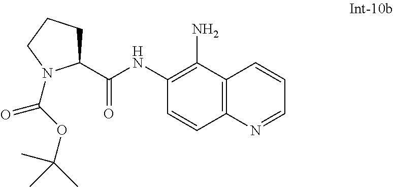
C12=C(C=CC=N1)C(N)=C(NC(C1CCCN1C(OC(C)(C)C)=O)=O)C=C2
